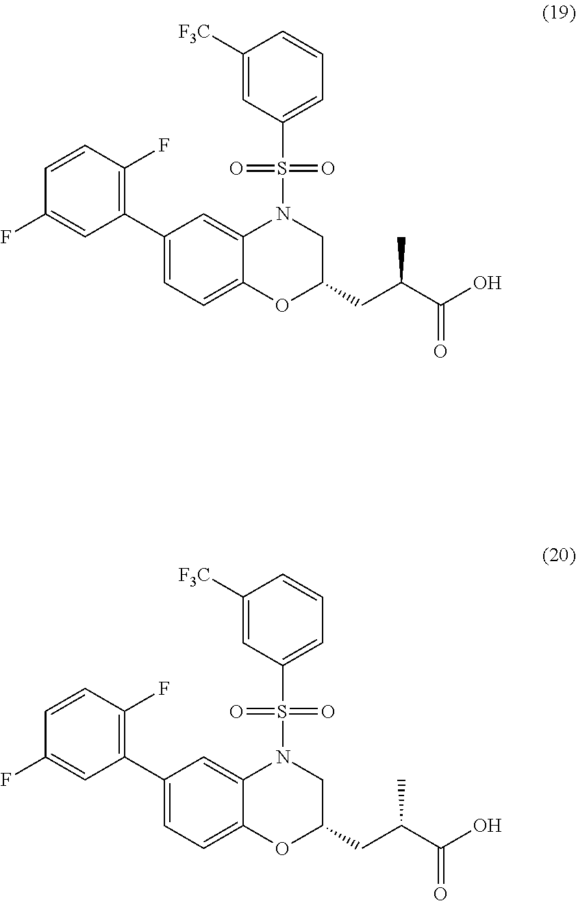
C1(C2=C(F)C=CC(F)=C2)=CC=C2C(=C1)N(S(=O)(=O)C1=CC=CC([F3C])=C1)CC(CC(C(O)=O)C)O2.C1(C2=C(F)C=CC(F)=C2)=CC=C2C(=C1)N(S(=O)(=O)C1=CC=CC([F3C])=C1)CC(CC(C(O)=O)C)O2
